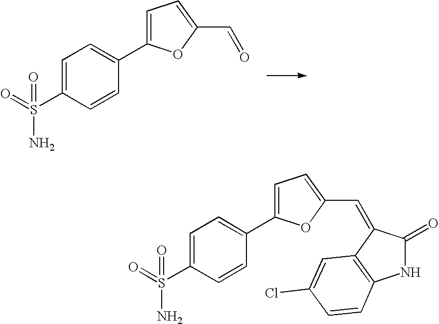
C1=C(S(N)(=O)=O)C=CC(C2=CC=C(C=O)O2)=C1.C1=C(S(N)(=O)=O)C=CC(C2=CC=C(C=C3C(=O)NC4=C3C=C(Cl)C=C4)O2)=C1
